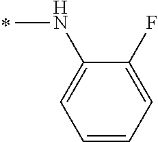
CNC1=CC=CC=C1F
